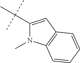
C(C)(C)(C)C1=CC2=C(N1C)C=CC=C2
